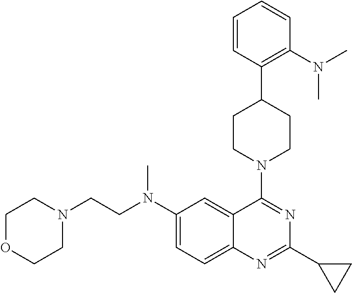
C1(N(CCN2CCOCC2)C)=CC=C2C(=C1)C(N1CCC(C3=C(N(C)C)C=CC=C3)CC1)=NC(C1CC1)=N2
